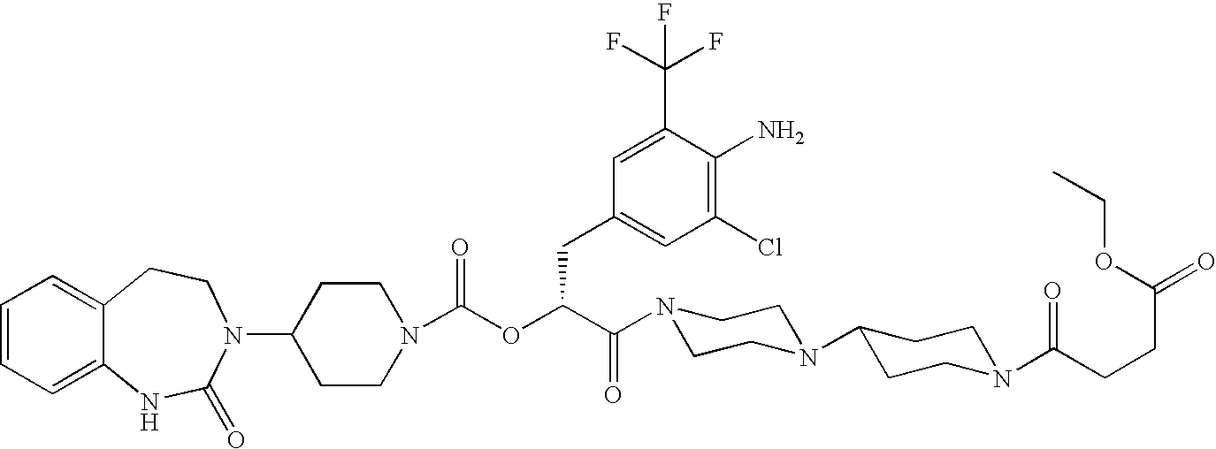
C1=CC=C2C(=C1)CCN(C1CCN(C(OC(C(N3CCN(C4CCN(C(CCC(=O)OCC)=O)CC4)CC3)=O)CC3=CC(Cl)=C(N)C(C(F)(F)F)=C3)=O)CC1)C(=O)N2
